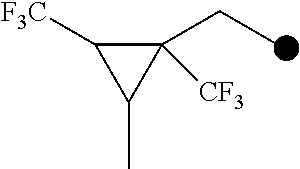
C1([F3C])C(CC)([CF3])C1C
